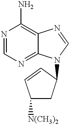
N1=CN=C2C(=C1N)N=CN2C1CC([N(CH3)2])C=C1
